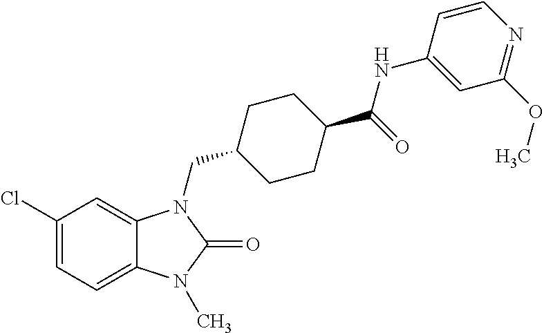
C1(Cl)=CC=C2C(=C1)N(CC1CCC(C(=O)NC3=CC(OC)=NC=C3)CC1)C(=O)N2C
